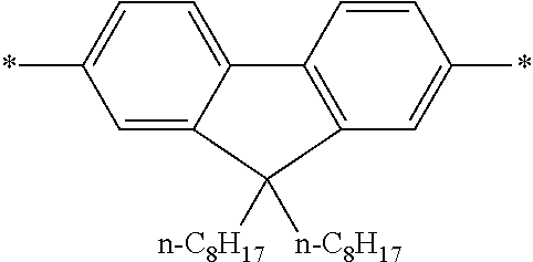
*C1=CC=C2C(=C1)C([n-C8H17])([n-C8H17])C1=C2C=CC(*)=C1
